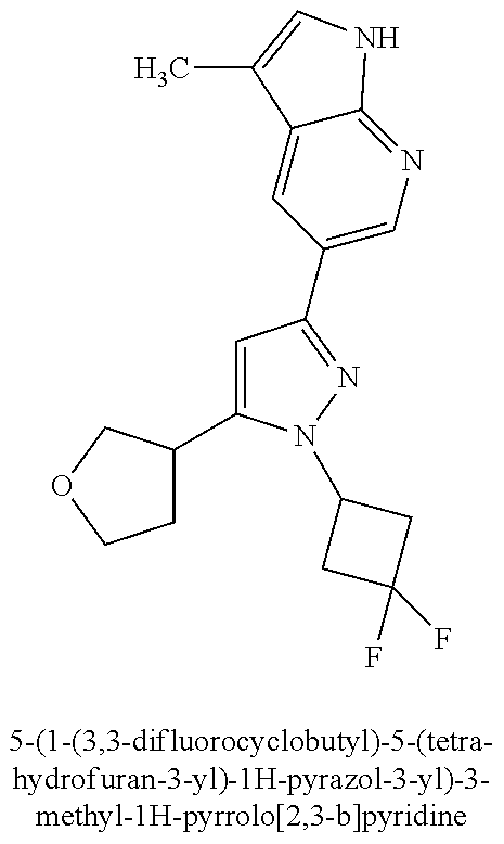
C1C(C2=CC(C3=CN=C4C(=C3)C(C)=CN4)=NN2C2CC(F)(F)C2)COC1
